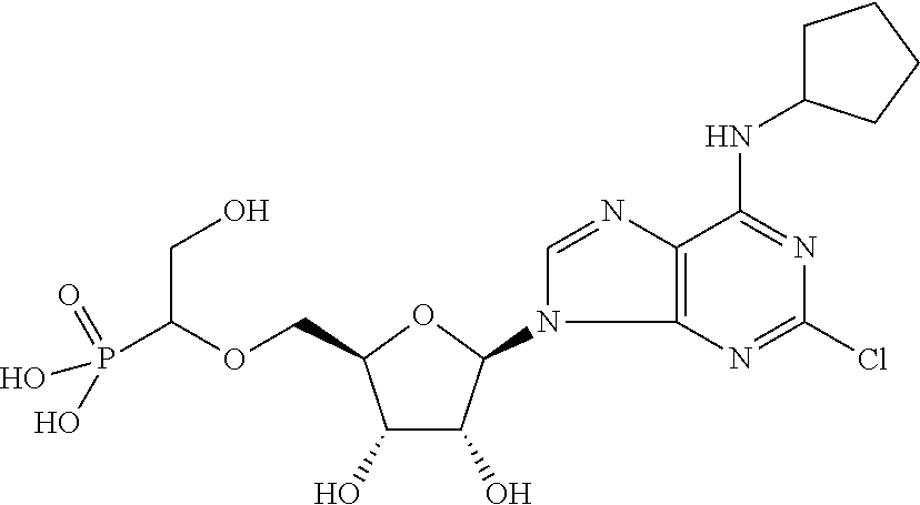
C(OCC1C(O)C(O)C(N2C3=C(N=C2)C(NC2CCCC2)=NC(Cl)=N3)O1)(P(O)(=O)O)CO
